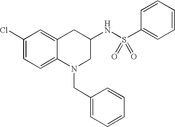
C1(Cl)=CC=C2C(=C1)CC(NS(C1=CC=CC=C1)(=O)=O)CN2CC1=CC=CC=C1
